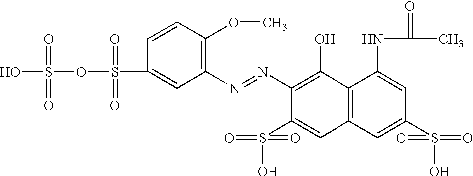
C1(N=NC2=C(O)C3=C(C=C2S(=O)(=O)O)C=C(S(=O)(=O)O)C=C3NC(C)=O)=C(OC)C=CC(S(OS(O)(=O)=O)(=O)=O)=C1
